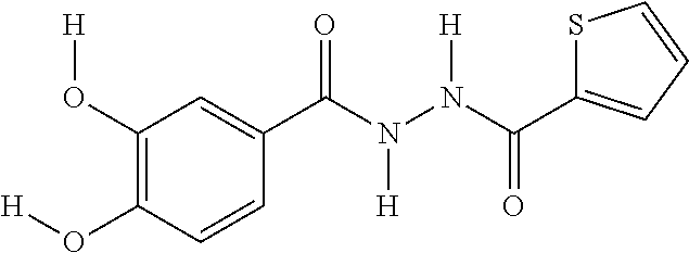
C1(C(N(N(C(=O)C2=CC=CS2)[H])[H])=O)=CC(O[H])=C(O[H])C=C1
